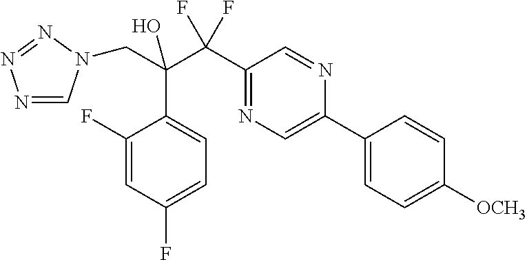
N1=CN(CC(C2=CC=C(F)C=C2F)(C(F)(F)C2=NC=C(C3=CC=C([OCH3])C=C3)N=C2)O)N=N1
